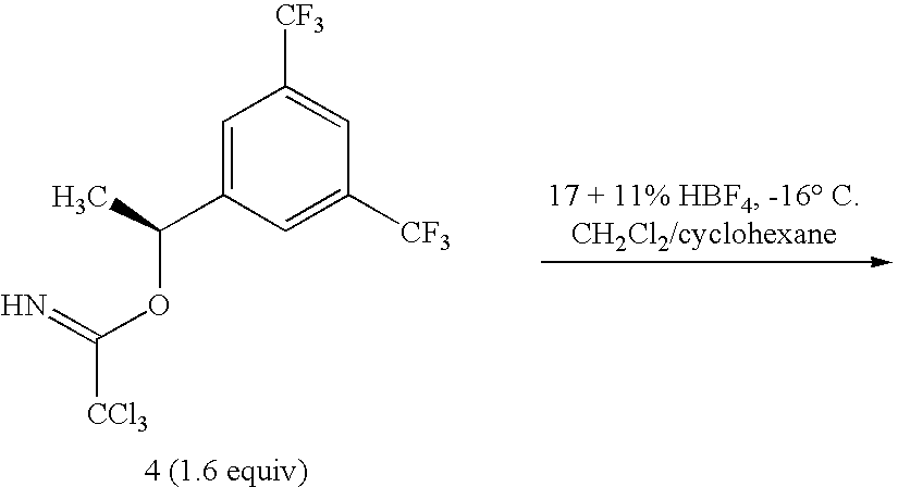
C(C)(C1=CC([CF3])=CC([CF3])=C1)OC([CCl3])=N
